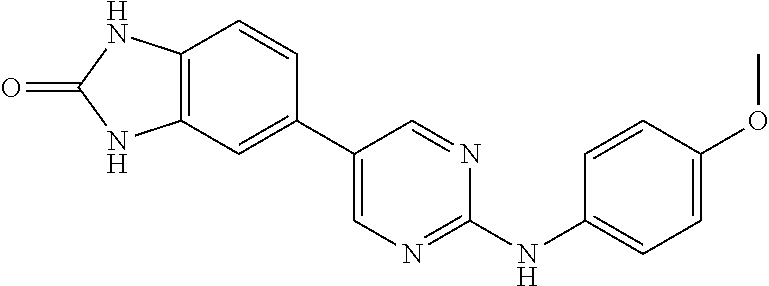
C12=C(C=CC(C3=CN=C(NC4=CC=C(OC)C=C4)N=C3)=C1)NC(=O)N2
